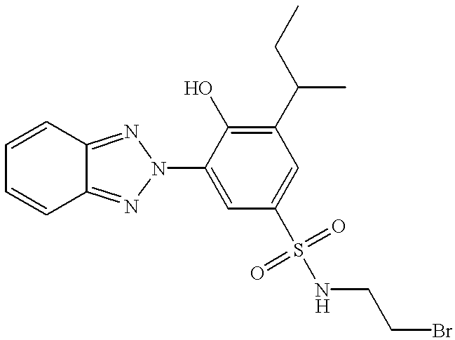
C1=CC2=NN(C3=CC(S(NCCBr)(=O)=O)=CC(C(CC)C)=C3O)N=C2C=C1
